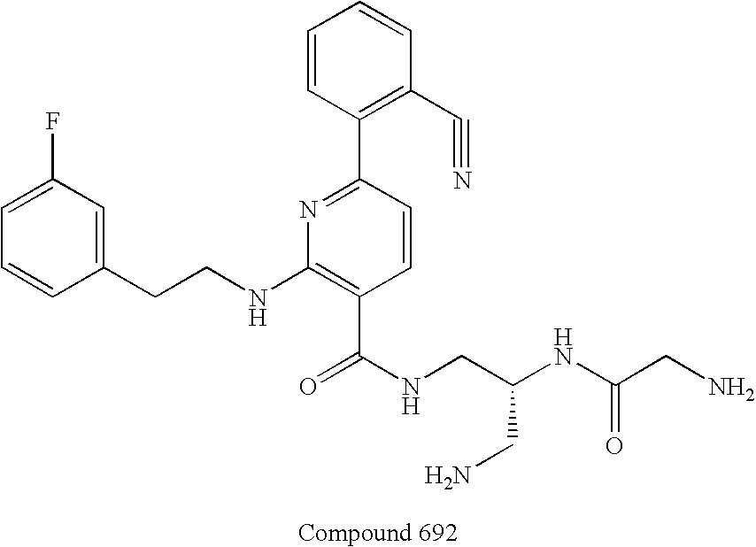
C1=CC(CCNC2=C(C(NCC(NC(CN)=O)CN)=O)C=CC(C3=C(C#N)C=CC=C3)=N2)=CC(F)=C1
